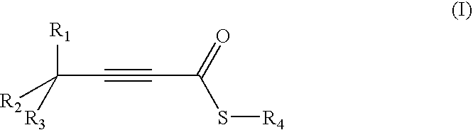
C(C#CC(=O)S[R4])([R1])([R3])[R2]
